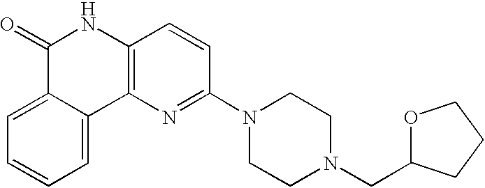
C12=CC=CC=C1C1=C(NC2=O)C=CC(N2CCN(CC3OCCC3)CC2)=N1
